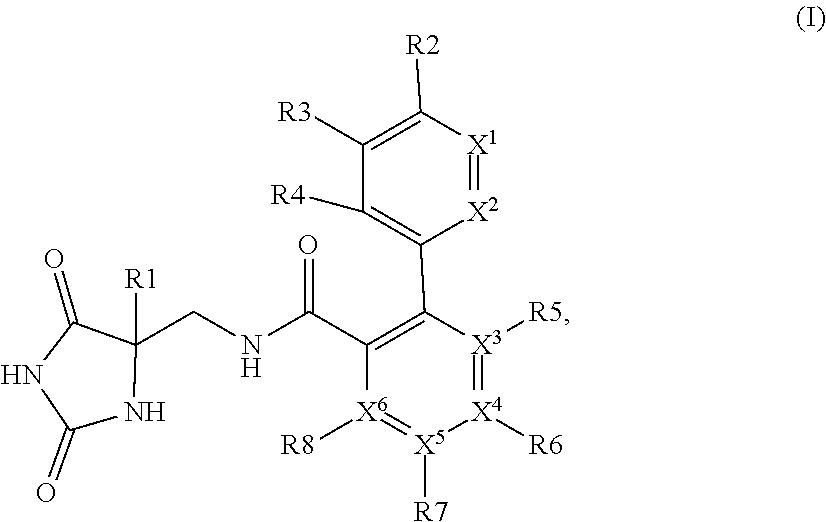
C1(CNC(C2=C(C3=C([R4])C([R3])=C([R2])[X1]=[X2]3)[X3]([R5])=[X4]([R6])[X5]([R7])=[X6]2[R8])=O)([R1])C(=O)NC(=O)N1
